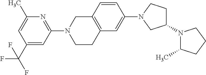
N1(C2CCN(C3=CC4=C(C=C3)CN(C3=NC(C)=CC(C(F)(F)F)=C3)CC4)C2)C(C)CCC1
